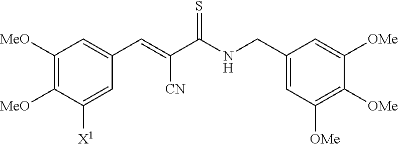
C1([MeO])=C([MeO])C([X1])=CC(C=C(C(NCC2=CC([OMe])=C([OMe])C([OMe])=C2)=S)[CN])=C1
